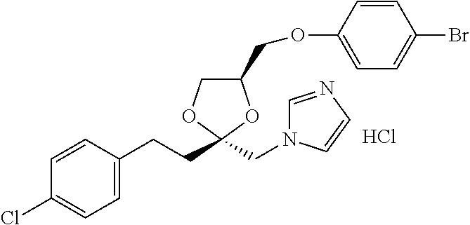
C1=C(CCC2(CN3C=NC=C3)OC(COC3=CC=C(Br)C=C3)CO2)C=CC(Cl)=C1.Cl
